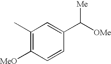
C1(C)=C([MeO])C=CC(C([OMe])[Me])=C1
